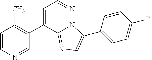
C1=CN=CC(C2=CC=NN3C2=NC=C3C2=CC=C(F)C=C2)=C1C
